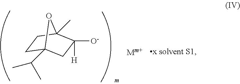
C1C2(C(C)C)CC([O-])([H])C(C)(C1)O2
